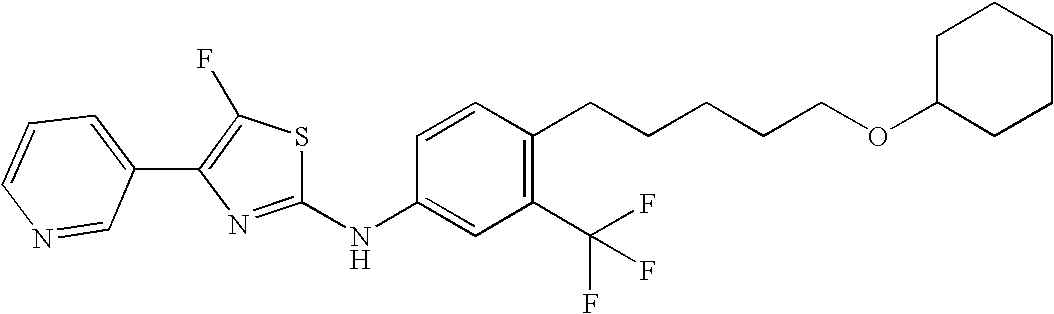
C1=CC=C(C2=C(F)SC(NC3=CC(C(F)(F)F)=C(CCCCCOC4CCCCC4)C=C3)=N2)C=N1
